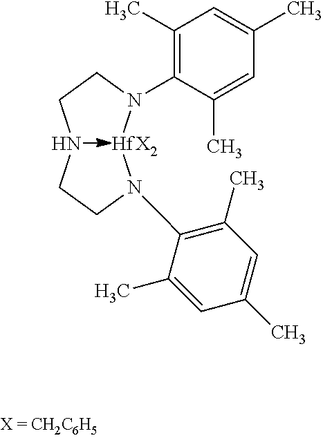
N1CCN(C2=C(C)C=C(C)C=C2C)[HfX2]N(C2=C(C)C=C(C)C=C2C)CC1
